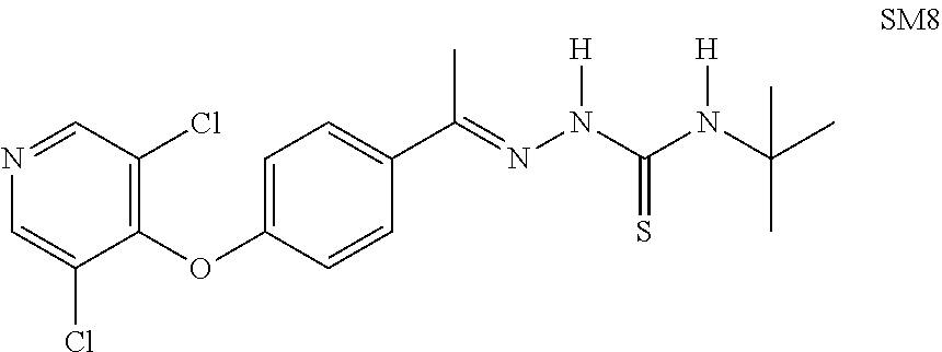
N1=CC(Cl)=C(OC2=CC=C(C(=NN(C(N([H])C(C)(C)C)=S)[H])C)C=C2)C(Cl)=C1
